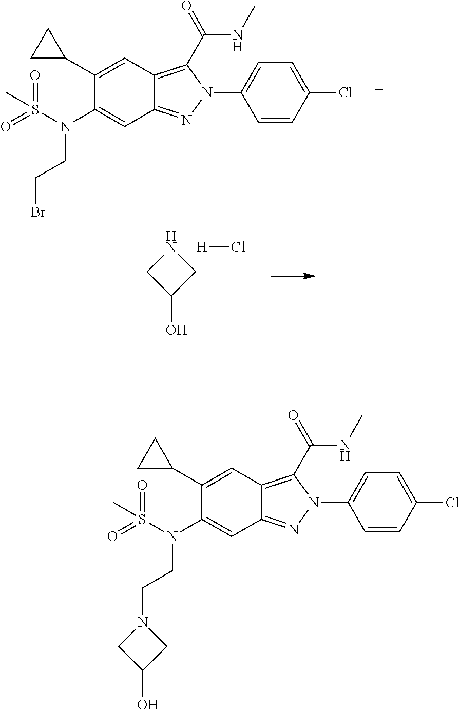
C1(C2CC2)=CC2=C(C(NC)=O)N(C3=CC=C(Cl)C=C3)N=C2C=C1N(S(C)(=O)=O)CCBr.N1CC(O)C1.[H]Cl.C1(C2CC2)=CC2=C(C(NC)=O)N(C3=CC=C(Cl)C=C3)N=C2C=C1N(S(C)(=O)=O)CCN1CC(O)C1
